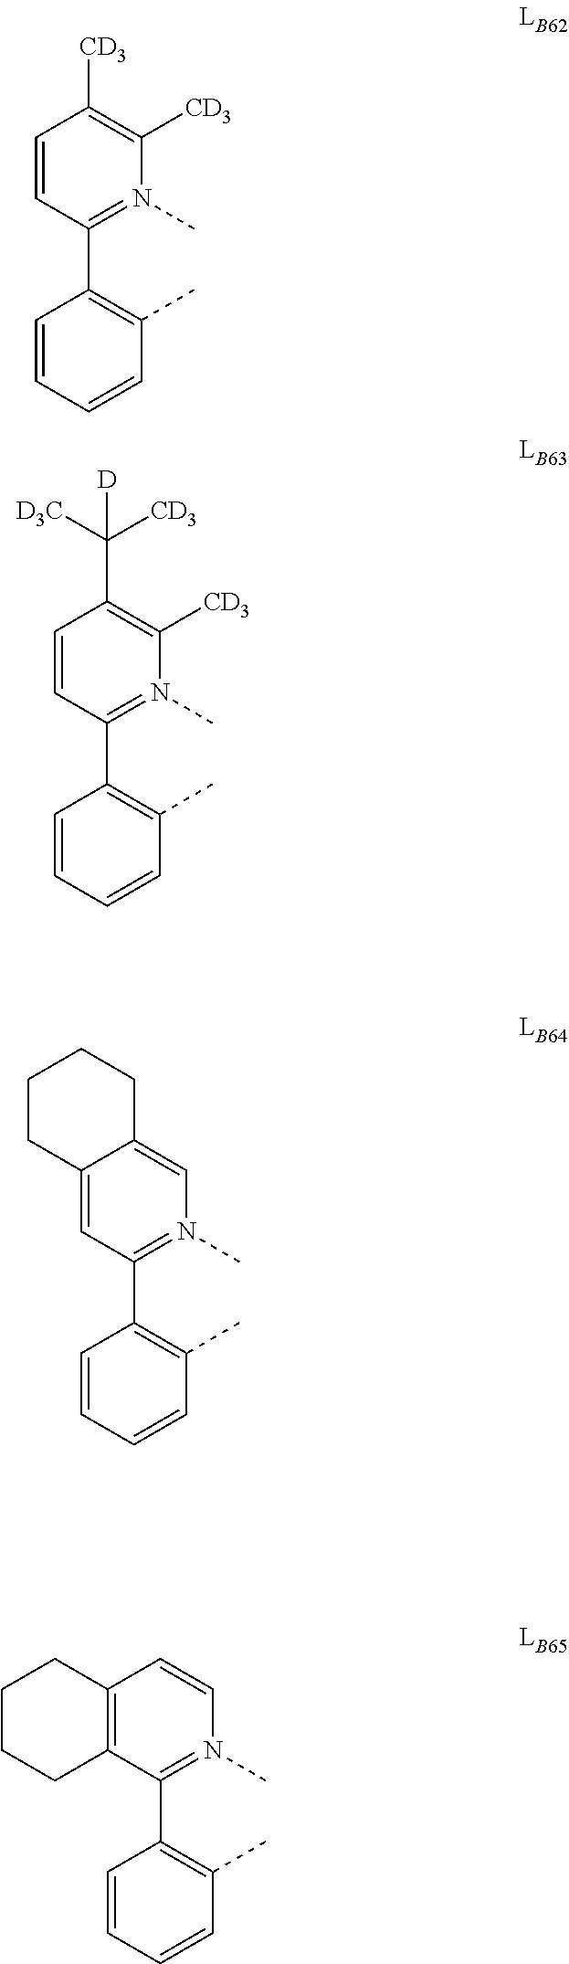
C1=CC=CC(C)=C1C1=N(C)C([CD3])=C([CD3])C=C1.C1=CC=CC(C)=C1C1=N(C)C([CD3])=C(C([D3C])([CD3])[D])C=C1.C1=CC=CC(C)=C1C1=N(C)C=C2C(=C1)CCCC2.C1=CC=CC(C)=C1C1=N(C)C=CC2=C1CCCC2
